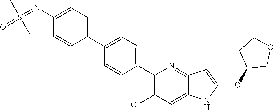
C1(C2=CC=C(C3=C(Cl)C=C4C(=N3)C=C(OC3COCC3)N4)C=C2)=CC=C(N=S(=O)(C)C)C=C1
